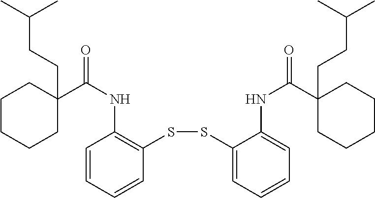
C1=CC=CC(SSC2=CC=CC=C2NC(=O)C2(CCC(C)C)CCCCC2)=C1NC(=O)C1(CCC(C)C)CCCCC1
